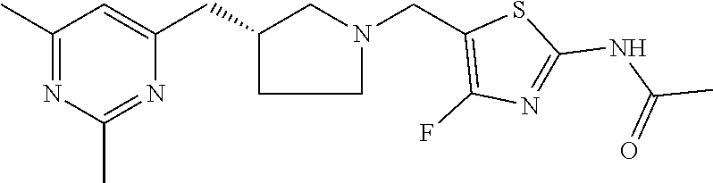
C1C(CC2=CC(C)=NC(C)=N2)CN(CC2=C(F)N=C(NC(C)=O)S2)C1
